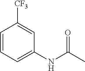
C1=CC=C(NC(C)=O)C=C1[CF3]
